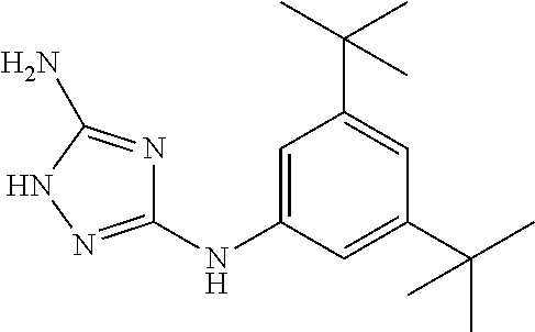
N(C1=CC(C(C)(C)C)=CC(C(C)(C)C)=C1)C1=NNC(N)=N1
